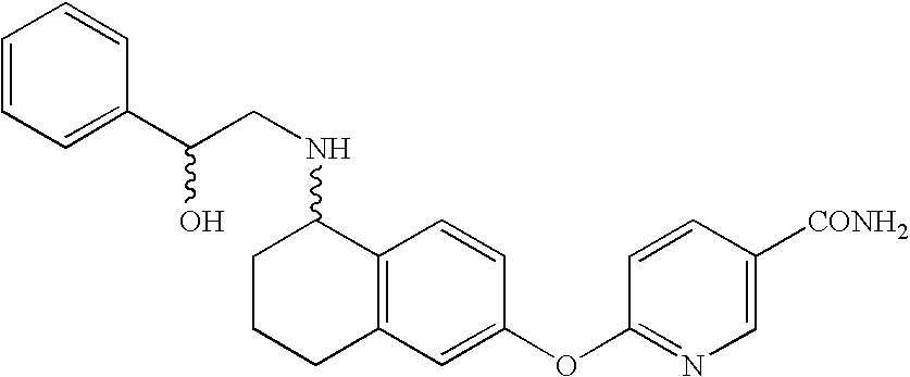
C12=C(C=CC(OC3=NC=C([CONH2])C=C3)=C1)C(NCC(C1=CC=CC=C1)O)CCC2
